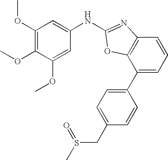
C1(C2=CC=C(CS(C)=O)C=C2)=CC=CC2=C1OC(NC1=CC(OC)=C(OC)C(OC)=C1)=N2
